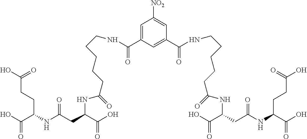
[NO2]C1=CC(C(NCCCCCC(=O)NC(C(=O)O)CC(NC(C(O)=O)CCC(O)=O)=O)=O)=CC(C(NCCCCCC(=O)NC(C(O)=O)CC(NC(C(O)=O)CCC(O)=O)=O)=O)=C1
